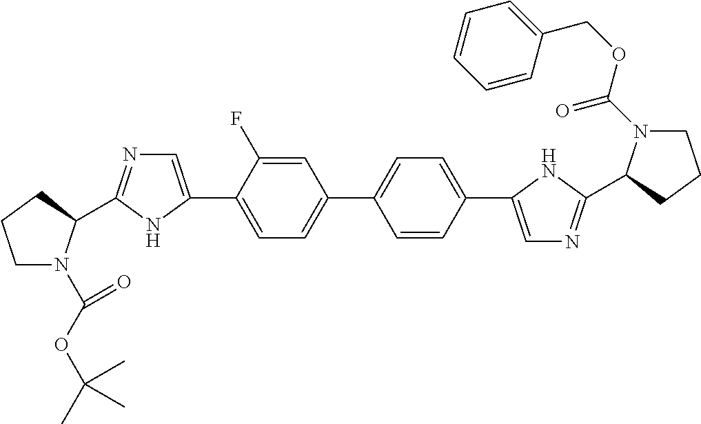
C1=C(F)C(C2=CN=C(C3N(C(=O)OC(C)(C)C)CCC3)N2)=CC=C1C1=CC=C(C2=CN=C(C3N(C(OCC4=CC=CC=C4)=O)CCC3)N2)C=C1
